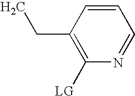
CCC1=C([LG])N=CC=C1
